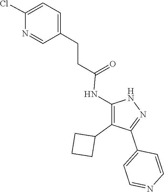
N1C(NC(CCC2=CC=C(Cl)N=C2)=O)=C(C2CCC2)C(C2=CC=NC=C2)=N1
